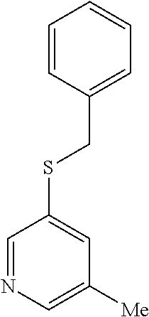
C1=CC(CSC2=CC([Me])=CN=C2)=CC=C1
